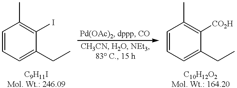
C1=CC=C(CC)C(I)=C1C.C1=CC=C(CC)C([CO2H])=C1C
